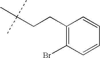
C(CCC1=C(Br)C=CC=C1)(C)(C)C
